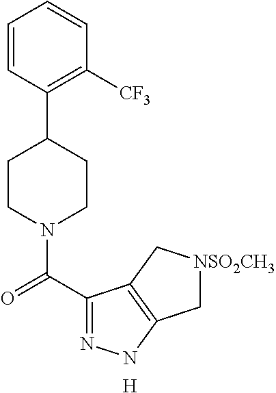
C1=CC(C2CCN(C(C3=NNC4=C3C[NSO2CH3]C4)=O)CC2)=C([CF3])C=C1.[H]
